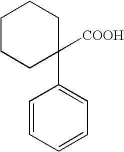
C1CCC(C2=CC=CC=C2)([COOH])CC1
